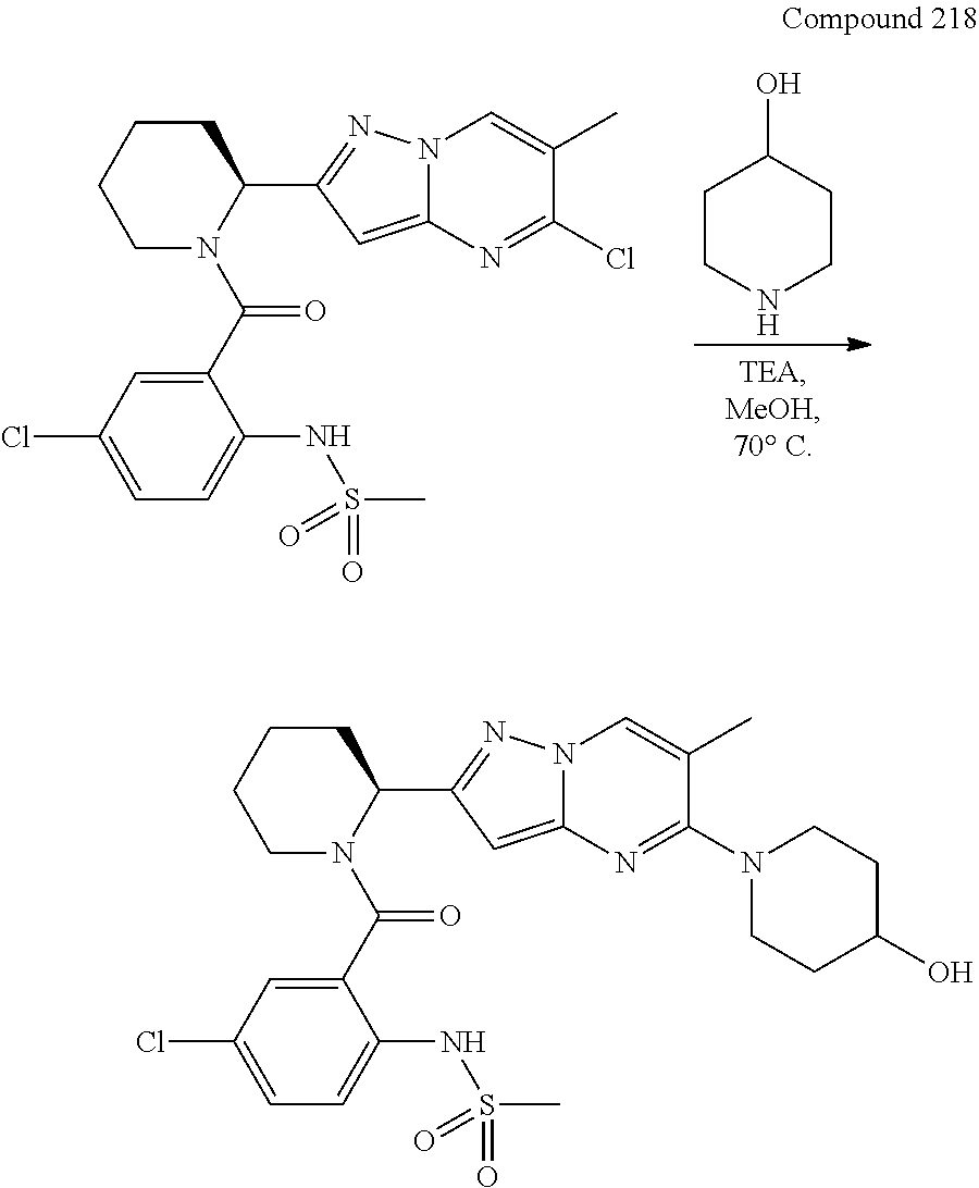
C1CCCN(C(=O)C2=CC(Cl)=CC=C2NS(C)(=O)=O)C1C1=NN2C(=C1)N=C(N1CCC(O)CC1)C(C)=C2.C1CCCN(C(=O)C2=CC(Cl)=CC=C2NS(C)(=O)=O)C1C1=NN2C(=C1)N=C(Cl)C(C)=C2.C1CNCCC1O
